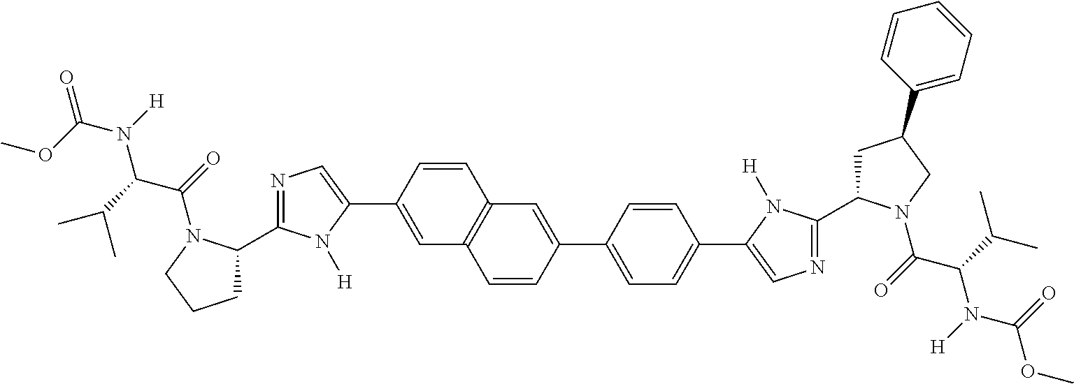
C1=C(C2=CN=C(C3CCCN3C(=O)C(C(C)C)N(C(=O)OC)[H])N2[H])C=CC2=C1C=CC(C1=CC=C(C3=CN=C(C4CC(C5=CC=CC=C5)CN4C(=O)C(C(C)C)N(C(OC)=O)[H])N3[H])C=C1)=C2
